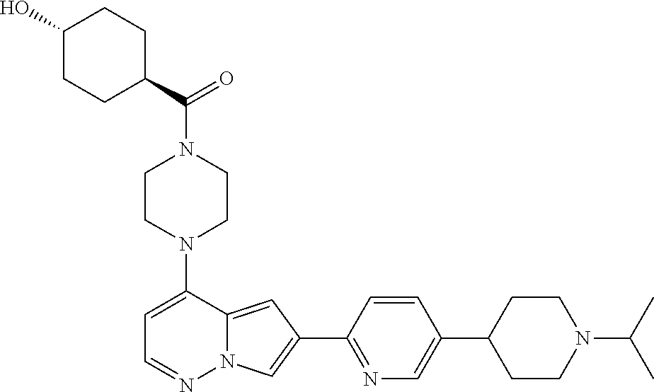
N1(C2=CC=NN3C2=CC(C2=NC=C(C4CCN(C(C)C)CC4)C=C2)=C3)CCN(C(=O)C2CCC(O)CC2)CC1
